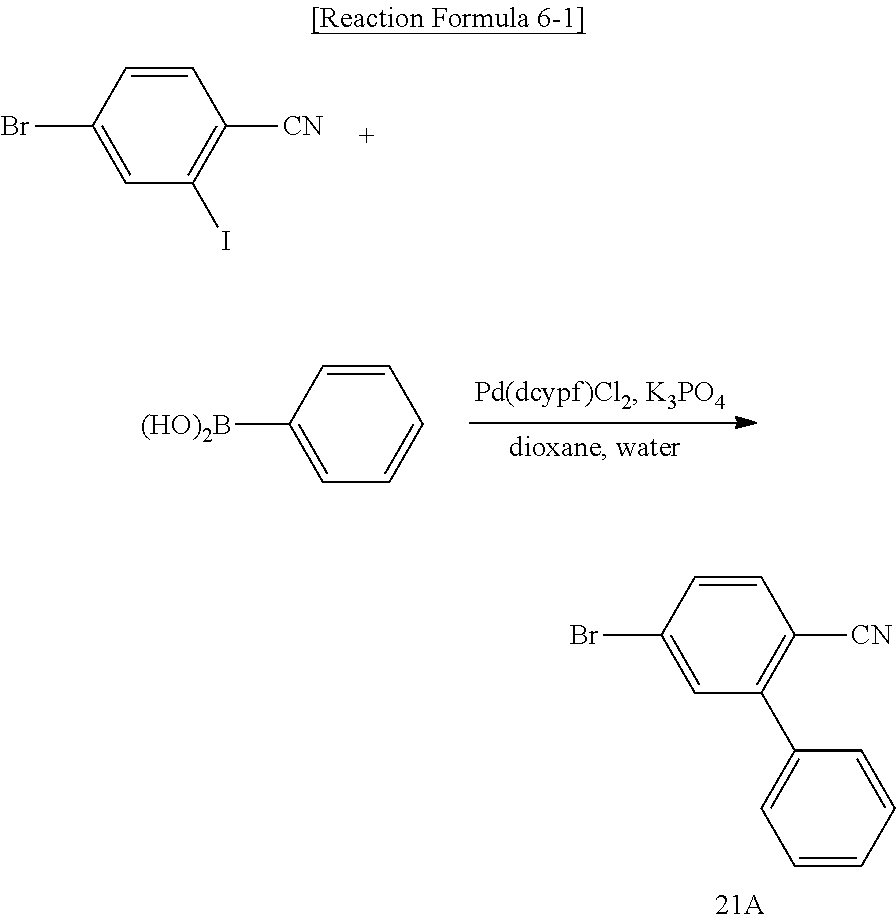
C1=CC(Br)=CC(I)=C1[CN].C1=CC([(HO)2B])=CC=C1.C1=CC(Br)=CC(C2=CC=CC=C2)=C1[CN]
